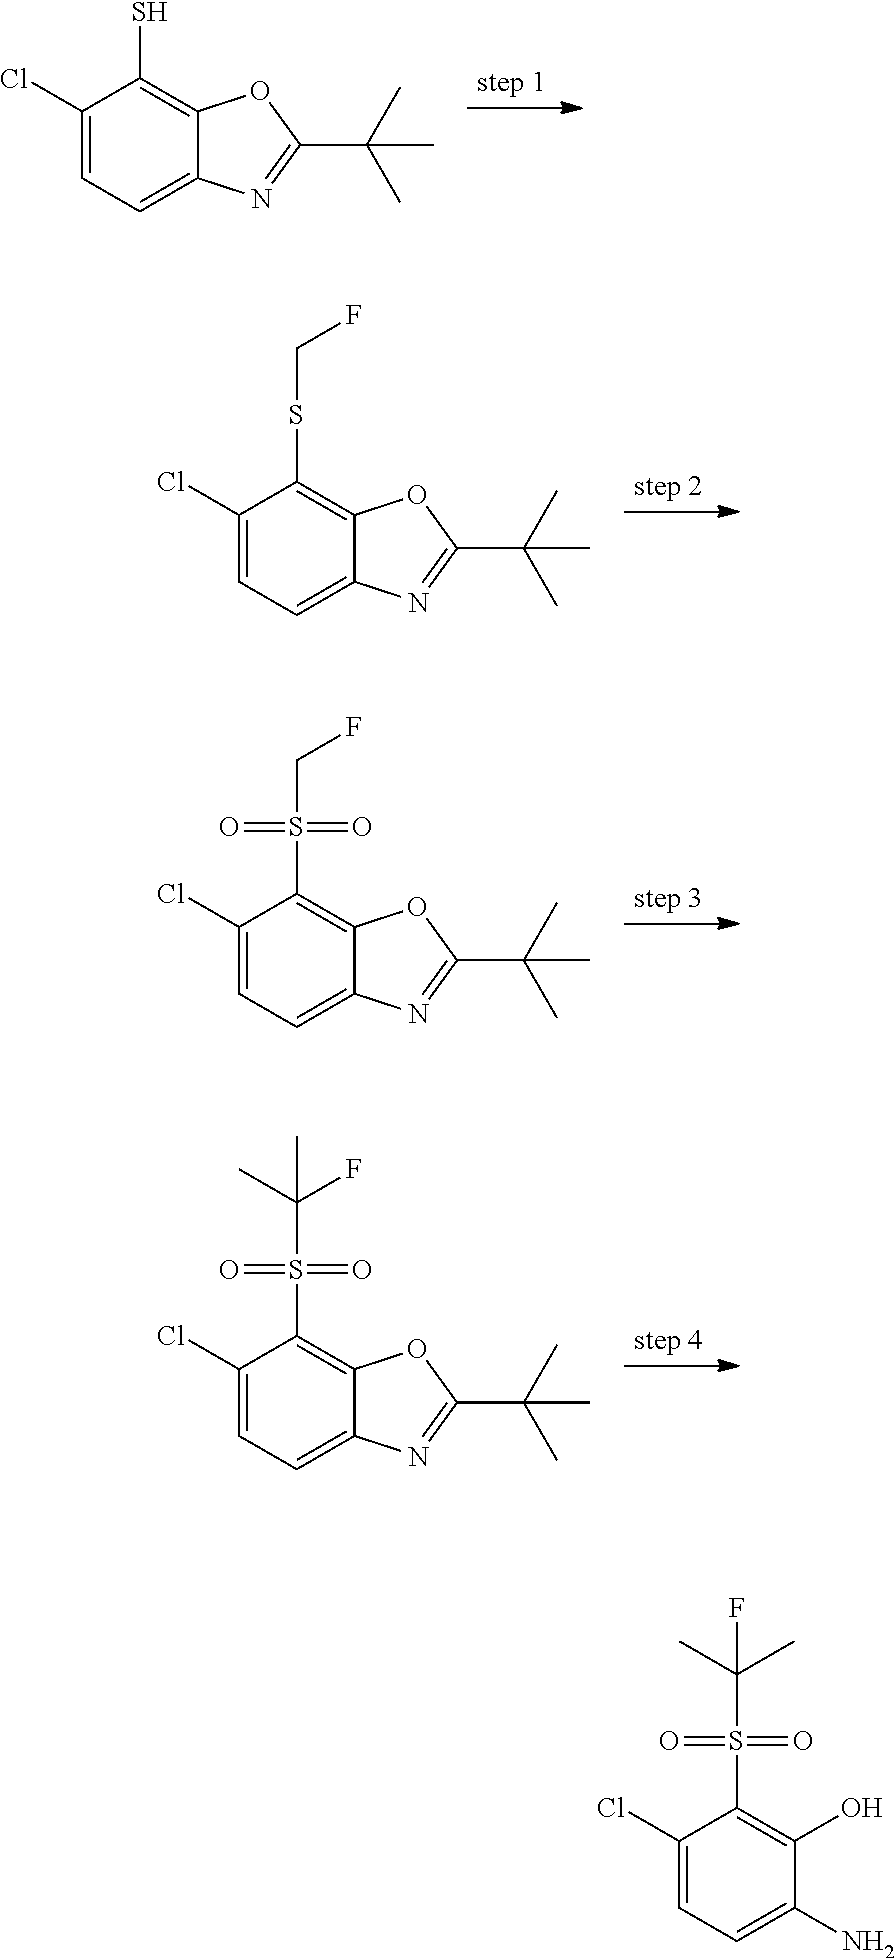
C1(Cl)=CC=C2C(=C1S)OC(C(C)(C)C)=N2.C1(Cl)=CC=C2C(=C1SCF)OC(C(C)(C)C)=N2.C1(Cl)=CC=C2C(=C1S(CF)(=O)=O)OC(C(C)(C)C)=N2.C1(Cl)=CC=C2C(=C1S(=O)(=O)C(C)(F)C)OC(C(C)(C)C)=N2.C1(Cl)=CC=C(N)C(O)=C1S(=O)(=O)C(C)(C)F
